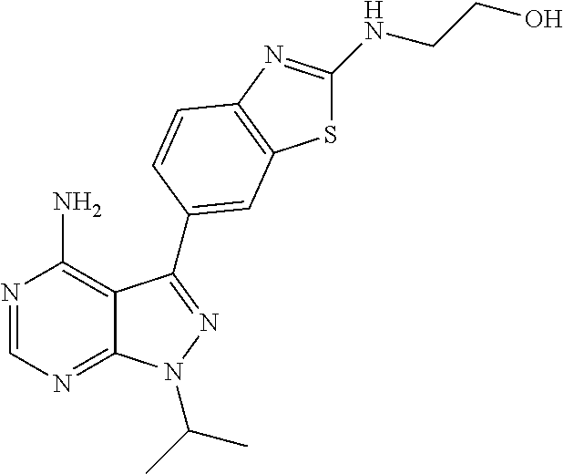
N1=CN=C2C(=C1N)C(C1=CC3=C(N=C(NCCO)S3)C=C1)=NN2C(C)C
